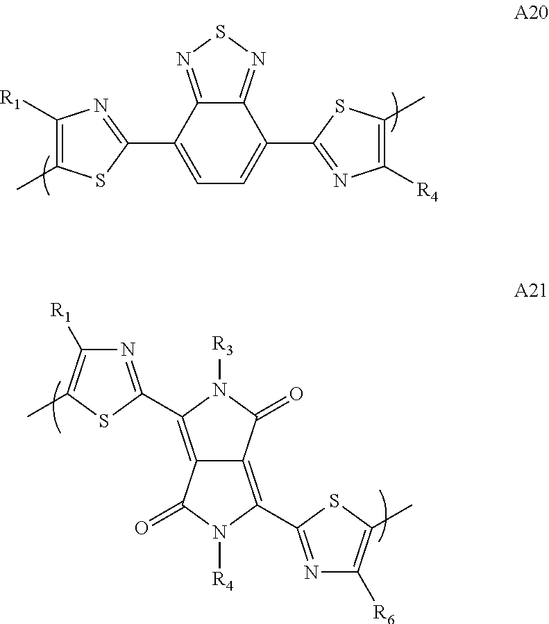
C12=NSN=C1C(C1=NC([R1])=C(C)S1)=CC=C2C1=NC([R4])=C(C)S1.N1=C(C2=C3C(=C(C4=NC([R6])=C(C)S4)N([R4])C3=O)C(=O)N2[R3])SC(C)=C1[R1]
